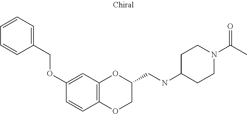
C12=C(C=C(OCC3=CC=CC=C3)C=C1)OC(CNC1CCN(C(C)=O)CC1)CO2
